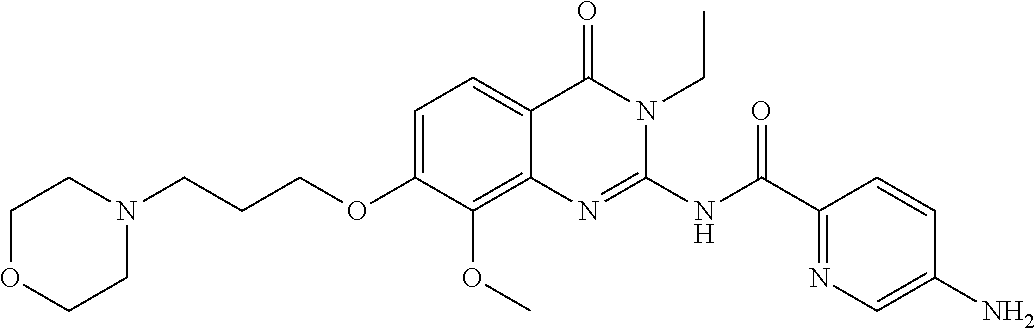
C1=C(OCCCN2CCOCC2)C(OC)=C2C(=C1)C(=O)N(CC)C(NC(C1=NC=C(N)C=C1)=O)=N2
